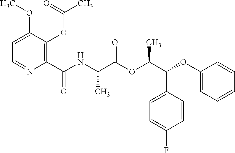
C1=C(OC)C(OC(C)=O)=C(C(NC(C(OC(C(OC2=CC=CC=C2)C2=CC=C(F)C=C2)C)=O)C)=O)N=C1
